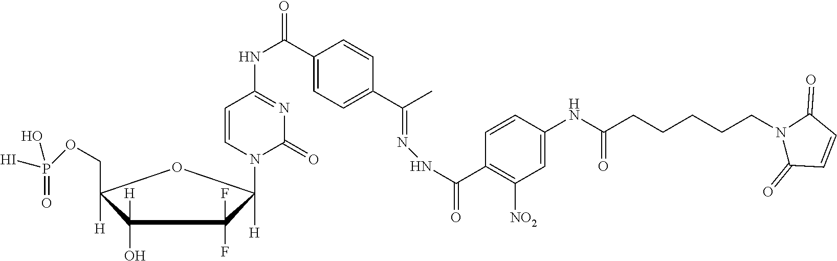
C1(O)([H])C([H])(COP(=O)(I)O)OC([H])(N2C(=O)N=C(NC(=O)C3=CC=C(C(C)=NNC(C4=C([NO2])C=C(NC(CCCCCN5C(=O)C=CC5=O)=O)C=C4)=O)C=C3)C=C2)C1(F)F
